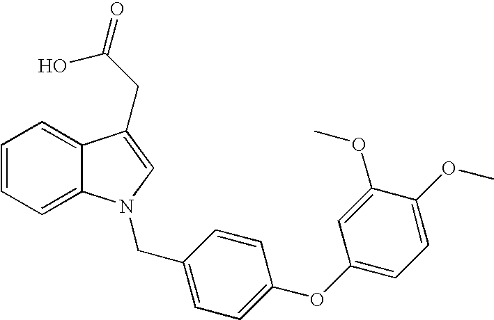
C1=CC=C2C(=C1)C(CC(O)=O)=CN2CC1=CC=C(OC2=CC=C(OC)C(OC)=C2)C=C1
